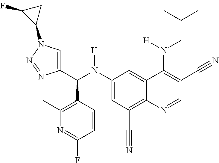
C1(N(C(C2=CN(C3CC3F)N=N2)C2=C(C)N=C(F)C=C2)[H])=CC(C#N)=C2C(=C1)C(N(CC(C)(C)C)[H])=C(C#N)C=N2
